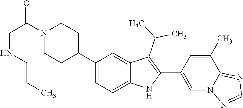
C1N(C(=O)CNCCC)CCC(C2=CC=C3C(=C2)C(C(C)C)=C(C2=CN4C(=NC=N4)C(C)=C2)N3)C1
